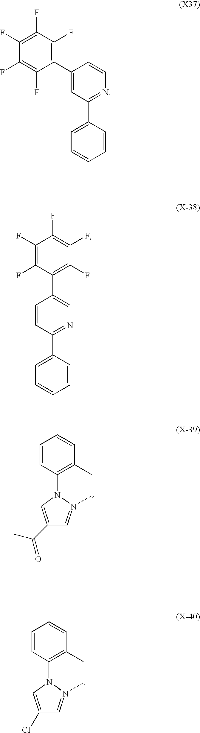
C1(C2=NC=CC(C3=C(F)C(F)=C(F)C(F)=C3F)=C2)=CC=CC=C1.C1(C2=NC=C(C3=C(F)C(F)=C(F)C(F)=C3F)C=C2)=CC=CC=C1.C1(N2N(C)=CC(C(C)=O)=C2)=C(C)C=CC=C1.C1(N2N(C)=CC(Cl)=C2)=C(C)C=CC=C1
